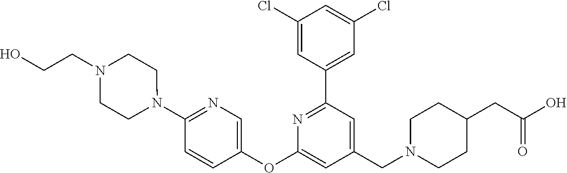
C1(Cl)=CC(C2=NC(OC3=CN=C(N4CCN(CCO)CC4)C=C3)=CC(CN3CCC(CC(O)=O)CC3)=C2)=CC(Cl)=C1
